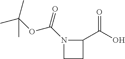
N1(C(=O)OC(C)(C)C)CCC1C(O)=O
